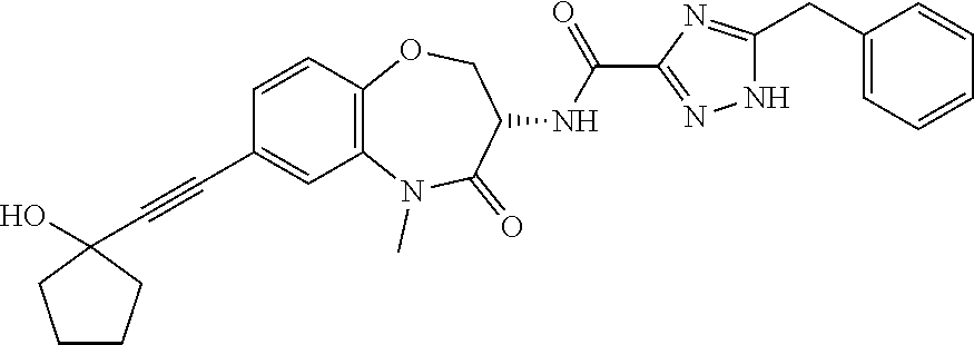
C1=CC2=C(C=C1C#CC1(O)CCCC1)N(C)C(=O)C(NC(=O)C1=NNC(CC3=CC=CC=C3)=N1)CO2
